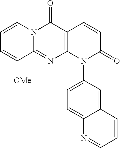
C12=NC3=C(C(=O)N1C=CC=C2[OMe])C=CC(=O)N3C1=CC=C2C(=C1)C=CC=N2
